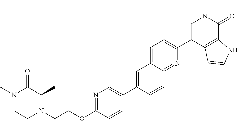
C(OC1=NC=C(C2=CC3=CC=C(C4=CN(C)C(=O)C5=C4C=CN5)N=C3C=C2)C=C1)CN1C(C)C(=O)N(C)CC1
